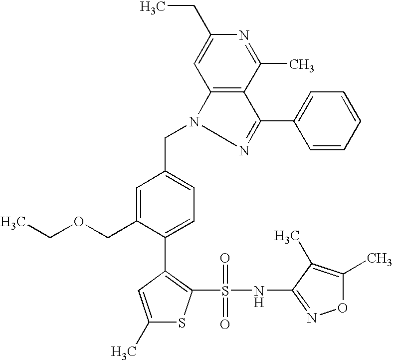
C1(C)=CC(C2=CC=C(CN3N=C(C4=CC=CC=C4)C4=C3C=C(CC)N=C4C)C=C2COCC)=C(S(NC2=NOC(C)=C2C)(=O)=O)S1
